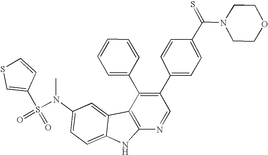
N(C1=CC=C2C(=C1)C1=C(N2)N=CC(C2=CC=C(C(N3CCOCC3)=S)C=C2)=C1C1=CC=CC=C1)(S(=O)(=O)C1=CSC=C1)C
